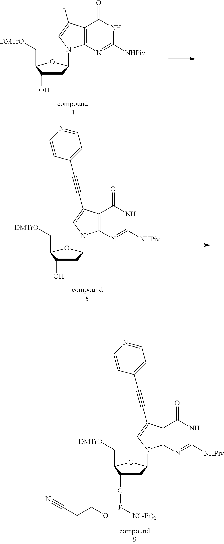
C1(C[DMTrO])C(O)CC(N2C3=C(C(=O)NC([NHPiv])=N3)C(I)=C2)O1.C1(C[DMTrO])C(O)CC(N2C3=C(C(=O)NC([NHPiv])=N3)C(C#CC3=CC=NC=C3)=C2)O1.C1(C[DMTrO])C(OP[N(i-Pr)2])CC(N2C3=C(C(=O)NC([NHPiv])=N3)C(C#CC3=CC=NC=C3)=C2)O1.OCCC#N
